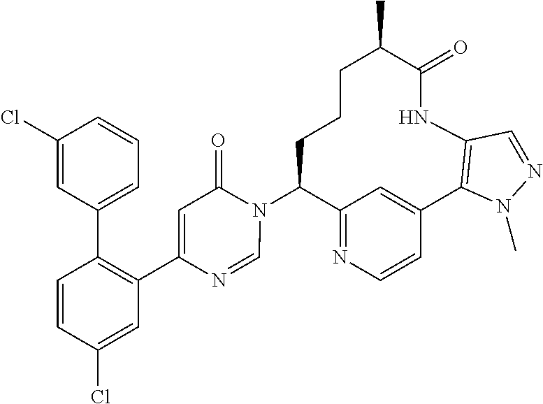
C12=NC=CC(=C1)C1=C(NC(=O)C(C)CCCC2N2C(=O)C=C(C3=C(C4=CC=CC(Cl)=C4)C=CC(Cl)=C3)N=C2)C=NN1C
